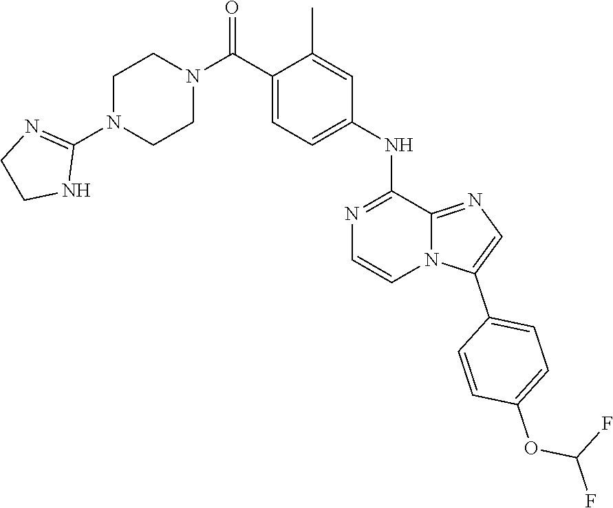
N1=C(NC2=CC=C(C(N3CCN(C4=NCCN4)CC3)=O)C(C)=C2)C2=NC=C(C3=CC=C(OC(F)F)C=C3)N2C=C1
